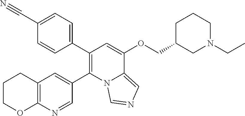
C1(C2=C(C3=CC4=C(N=C3)OCCC4)N3C(=CN=C3)C(OCC3CN(CC)CCC3)=C2)=CC=C(C#N)C=C1
